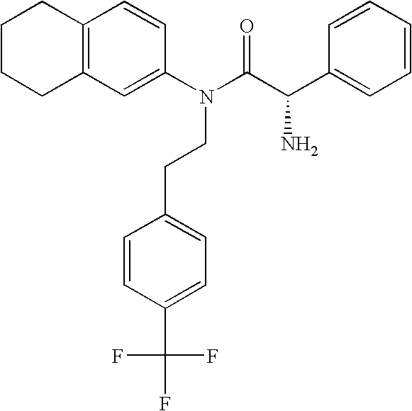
C1CCC2=C(C1)C=CC(N(CCC1=CC=C(C(F)(F)F)C=C1)C(=O)C(C1=CC=CC=C1)N)=C2
